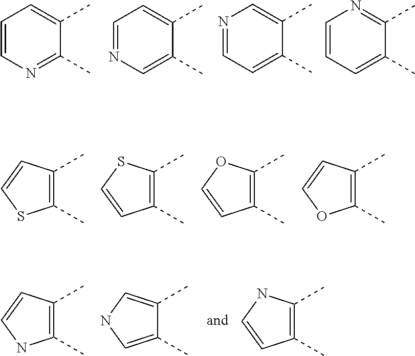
C1=CN=C(C)C(C)=C1.C1=NC=C(C)C(C)=C1.N1=CC=C(C)C(C)=C1.C1=CC=C(C)C(C)=N1.C1(C)=C(C)C=CS1.C1(C)=C(C)SC=C1.C1(C)=C(C)OC=C1.C1(C)=C(C)C=CO1.C1(C)=C(C)C=CN1.C1(C)=CNC=C1C.C1(C)=C(C)NC=C1
